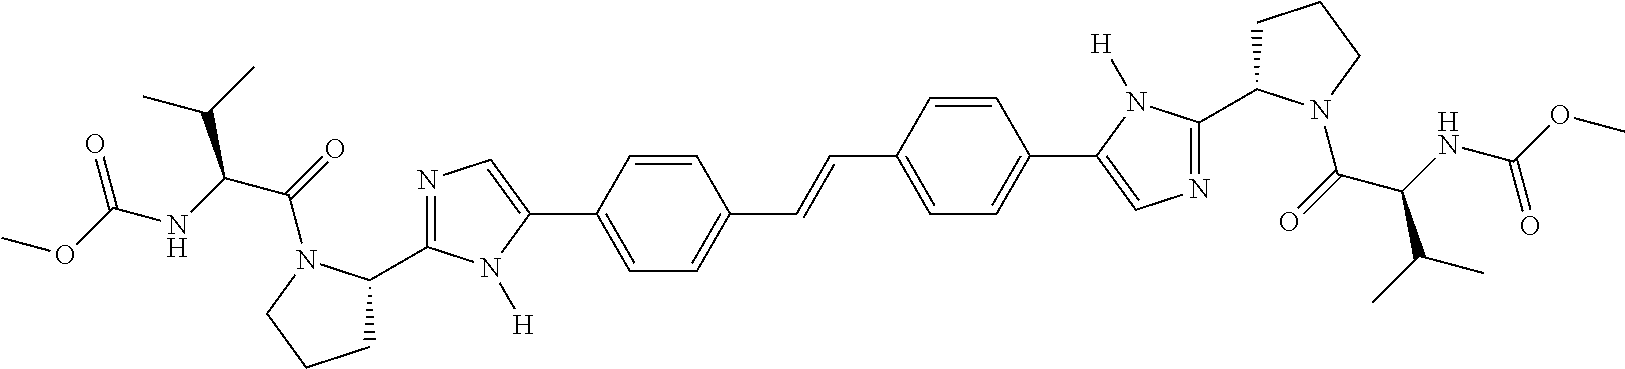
COC(=O)NC(C(C)C)C(=O)N1C(C2=NC=C(C3=CC=C(C=CC4=CC=C(C5=CN=C(C6CCCN6C(C(C(C)C)NC(=O)OC)=O)N5[H])C=C4)C=C3)N2[H])CCC1
